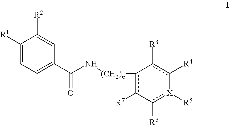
C1([R1])=CC=C(C(N[(CH2)n]c2c([R7])-c([R6])[X]([R5])-c([R4])c-2[R3])=O)C=C1[R2]
